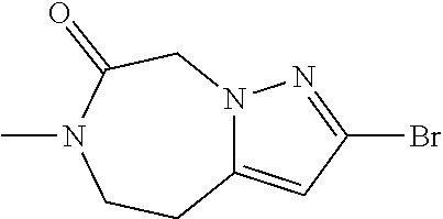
C1(Br)=NN2C(=C1)CCN(C)C(=O)C2
